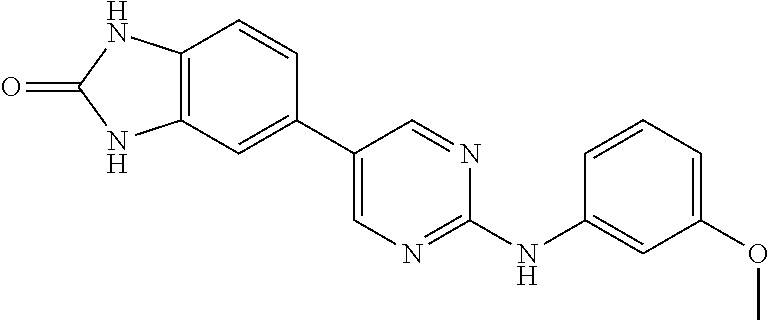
C12=C(C=CC(C3=CN=C(NC4=CC(OC)=CC=C4)N=C3)=C1)NC(=O)N2
